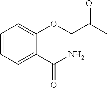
C1=CC=C(OCC(C)=O)C(C(N)=O)=C1
